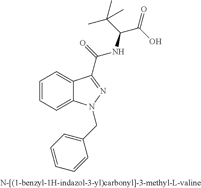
C1=CC=C2C(=C1)C(C(NC(C(C)(C)C)C(=O)O)=O)=NN2CC1=CC=CC=C1
